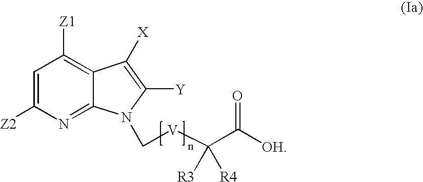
C1=C([Z2])N=C2C(=C1[Z1])C([X])=C([Y])N2C[V]C(C([OH])=O)([R3])[R4]
